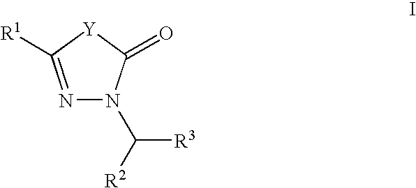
N1=C([R1])[Y]C(=O)N1C([R2])[R3]
